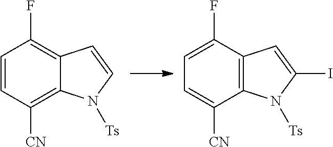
C1=CC([CN])=C2C(=C1F)C=CN2[Ts].C1=C(F)C2=C(C([CN])=C1)N([Ts])C(I)=C2
